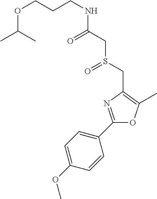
C(NC(CS(CC1=C(C)OC(C2=CC=C(OC)C=C2)=N1)=O)=O)CCOC(C)C
